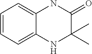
C1=CC=C2C(=C1)NC(=O)C(C)(C)N2
